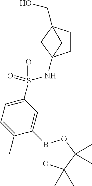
B1(C2=CC(S(=O)(=O)NC34CCC(CO)(C3)C4)=CC=C2C)OC(C)(C)C(C)(C)O1
